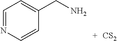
C1=NC=CC(CN)=C1.[CS2]
